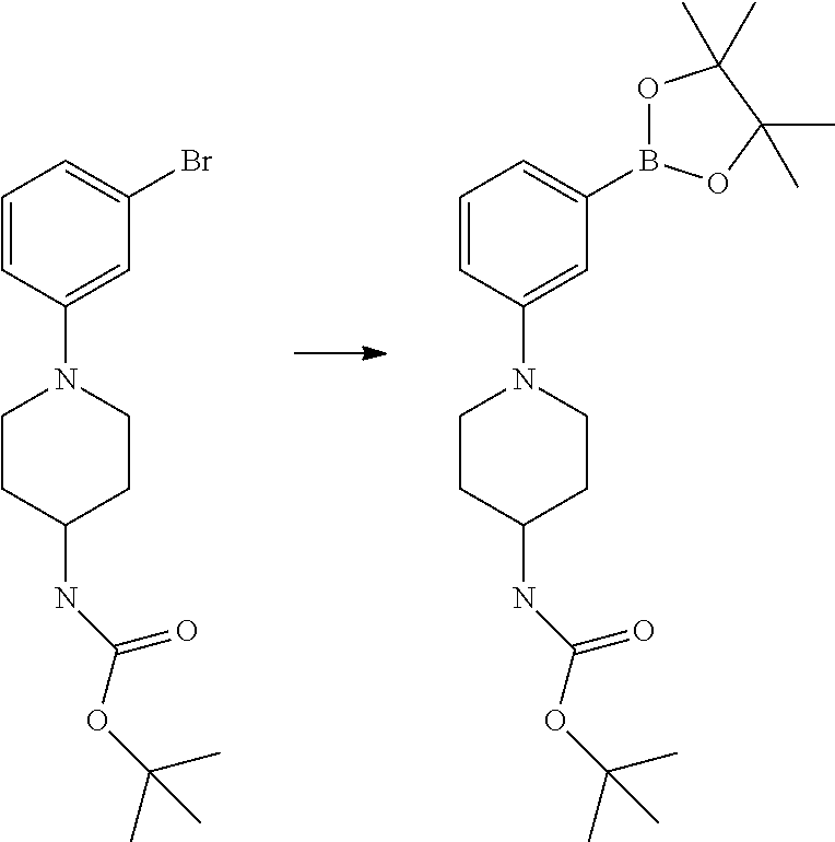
C1=CC(N2CCC(NC(OC(C)(C)C)=O)CC2)=CC(Br)=C1.C1=CC(N2CCC(NC(OC(C)(C)C)=O)CC2)=CC(B2OC(C)(C)C(C)(C)O2)=C1
